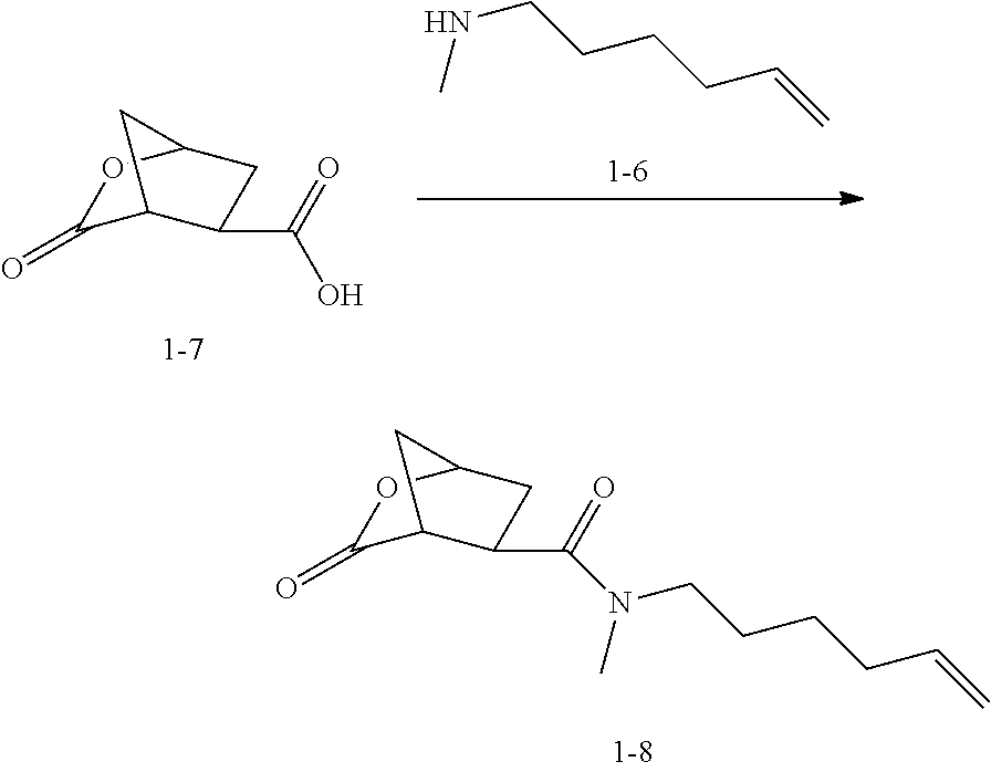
C1(=O)C2C(C(=O)O)CC(O1)C2.CNCCCCC=C.CN(CCCCC=C)C(=O)C1C2C(=O)OC(C1)C2
